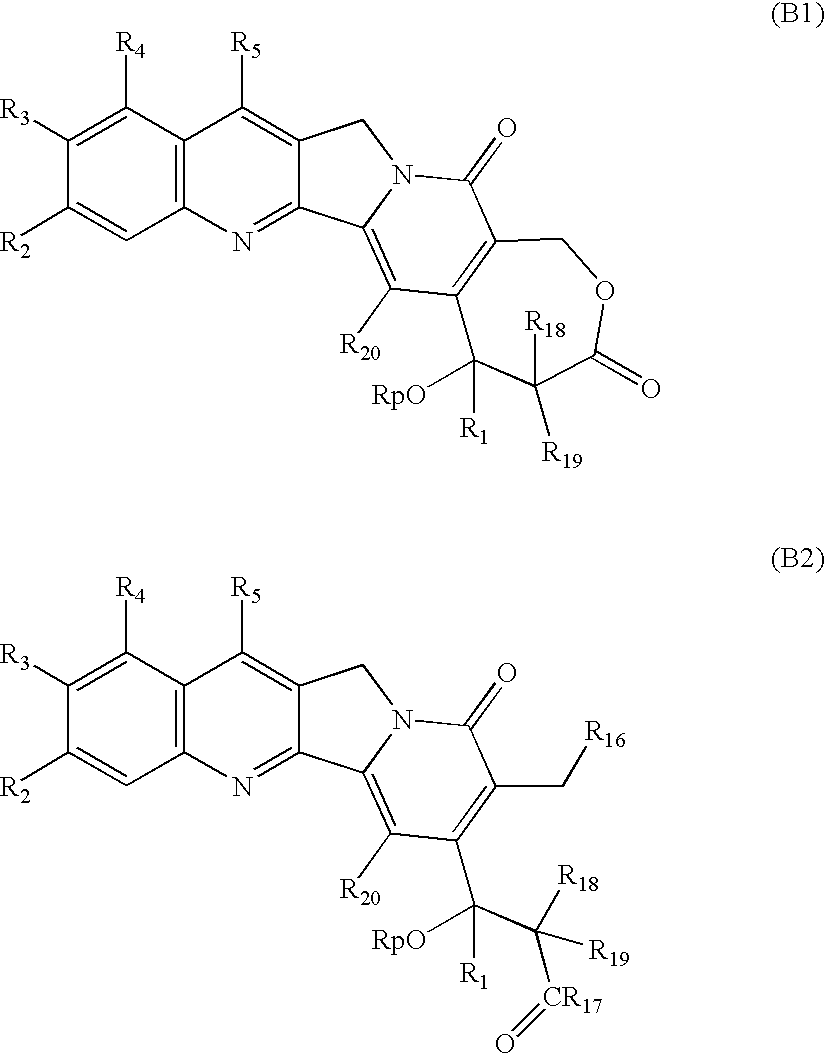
C12=C(C([R4])=C([R3])C([R2])=C1)C([R5])=C1C(=N2)C2=C([R20])C3=C(C(=O)N2C1)COC(=O)C([R18])([R19])C3([RpO])[R1].C12=C(C([R4])=C([R3])C([R2])=C1)C([R5])=C1C(=N2)C2=C([R20])C(C(C([R19])([R18])[CR17]=O)([RpO])[R1])=C(C[R16])C(=O)N2C1
